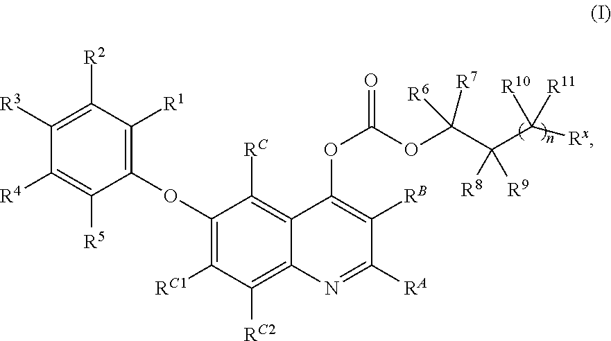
C1([R3])=C([R2])C([R1])=C(OC2=C([RC1])C([RC2])=C3C(=C2[RC])C(OC(=O)OC(C(C([Rx])([R10])[R11])([R8])[R9])([R6])[R7])=C([RB])C([RA])=N3)C([R5])=C1[R4]
